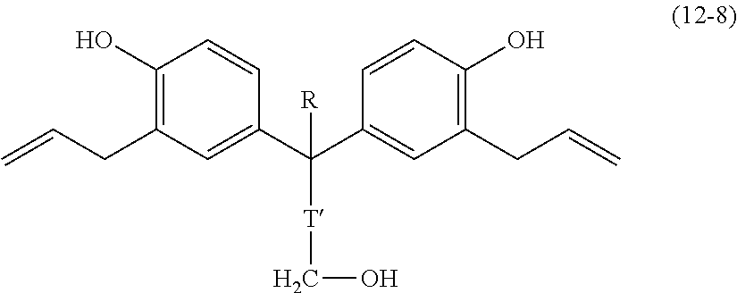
C1(O)=C(CC=C)C=C(C(C2=CC(CC=C)=C(O)C=C2)([T]CO)[R])C=C1
